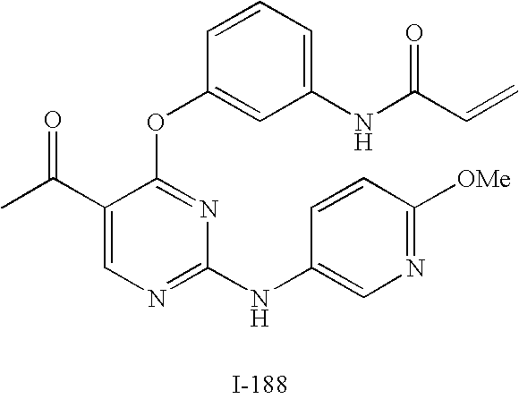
C1(C(C)=O)=CN=C(NC2=CN=C([OMe])C=C2)N=C1OC1=CC(NC(C=C)=O)=CC=C1
